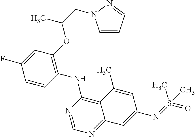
C1=CC(NC2=C3C(=NC=N2)C=C(N=S(=O)(C)C)C=C3C)=C(OC(CN2C=CC=N2)C)C=C1F
